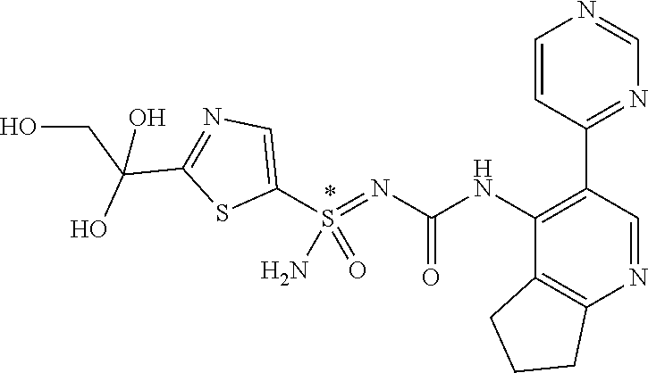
C1(C2=NC=NC=C2)=C(NC(N=S(C2=CN=C(C(CO)(O)O)S2)(=O)N)=O)C2=C(N=C1)CCC2
